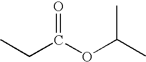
CCC(OC(C)C)=O
